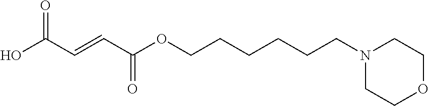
N1(CCCCCCOC(C=CC(O)=O)=O)CCOCC1
